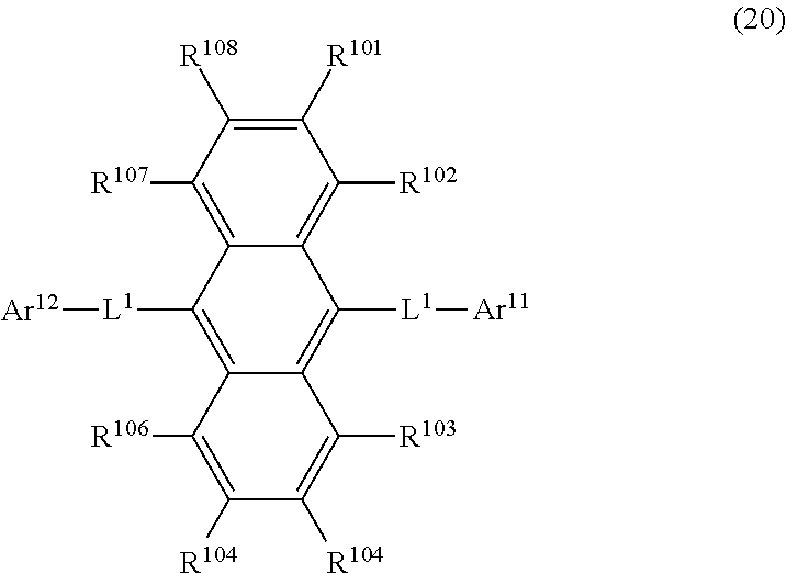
C1([R107])=C2C(=C([R102])C([R101])=C1[R108])C([L1][Ar11])=C1C(=C2[L1][Ar12])C([R106])=C([R104])C([R104])=C1[R103]
